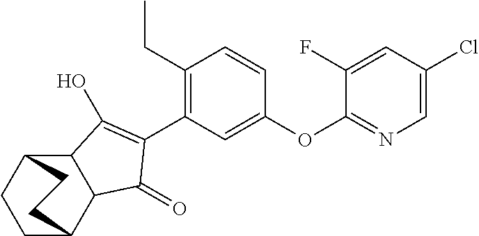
C12C(C3CCC1CC3)C(=O)C(C1=C(CC)C=CC(OC3=NC=C(Cl)C=C3F)=C1)=C2O
